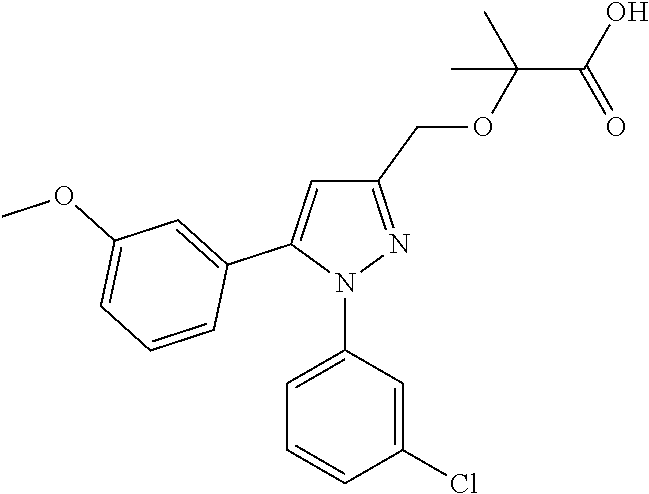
C1(COC(C(O)=O)(C)C)=NN(C2=CC=CC(Cl)=C2)C(C2=CC(OC)=CC=C2)=C1
